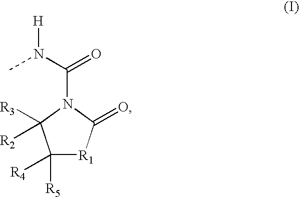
C1([R5])([R4])[R1]C(=O)N(C(N(C)[H])=O)C1([R2])[R3]
